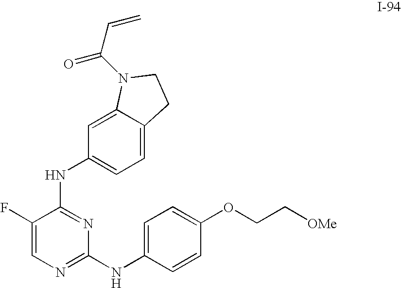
C1=C2C(=CC(NC3=NC(NC4=CC=C(OCC[OMe])C=C4)=NC=C3F)=C1)N(C(C=C)=O)CC2
